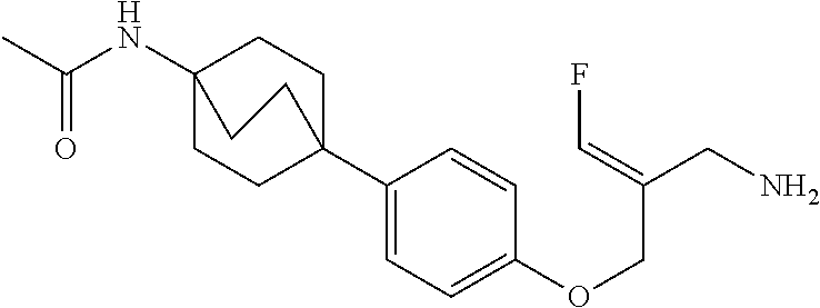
C1(C23CCC(NC(C)=O)(CC2)CC3)=CC=C(OCC(CN)=CF)C=C1
